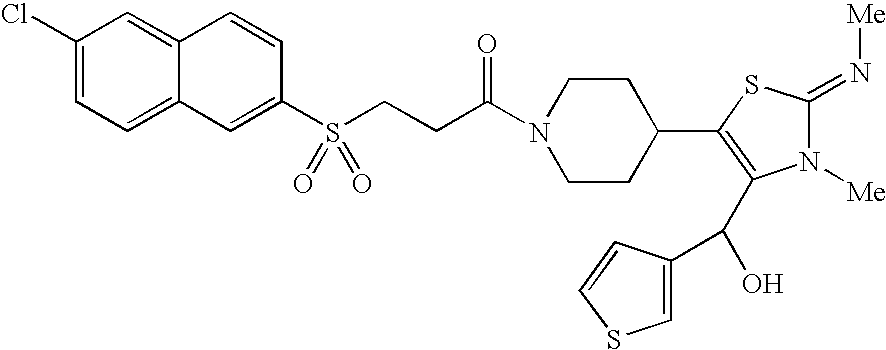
C1(Cl)=CC=C2C(=C1)C=CC(S(CCC(N1CCC(C3=C(C(O)C4=CSC=C4)N([Me])C(=N[Me])S3)CC1)=O)(=O)=O)=C2
